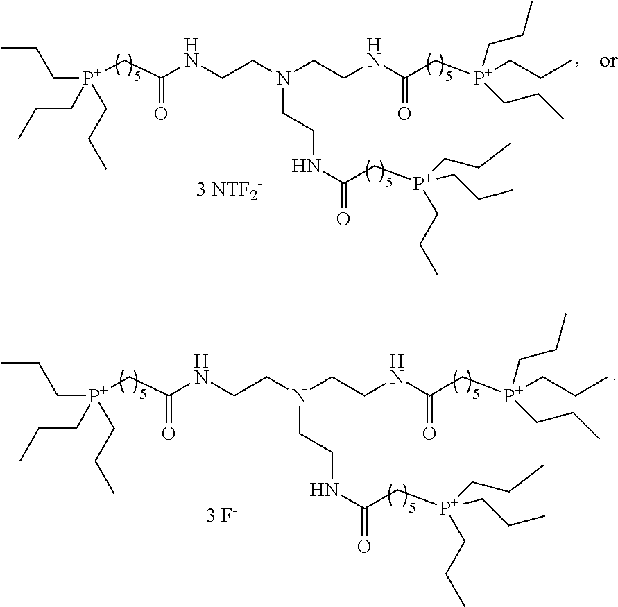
[P+](CC(=O)NCCN(CCNC(=O)C[P+](CCC)(CCC)CCC)CCNC(C[P+](CCC)(CCC)CCC)=O)(CCC)(CCC)CCC.[P+](CC(=O)NCCN(CCNC(=O)C[P+](CCC)(CCC)CCC)CCNC(C[P+](CCC)(CCC)CCC)=O)(CCC)(CCC)CCC
